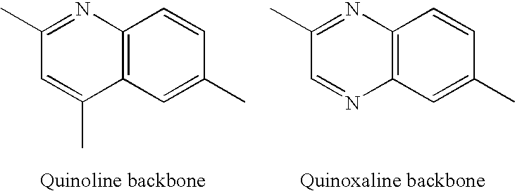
C12=C(C=C(C)C=C1)C(C)=CC(C)=N2.C12=C(C=C(C)C=C1)N=CC(C)=N2
